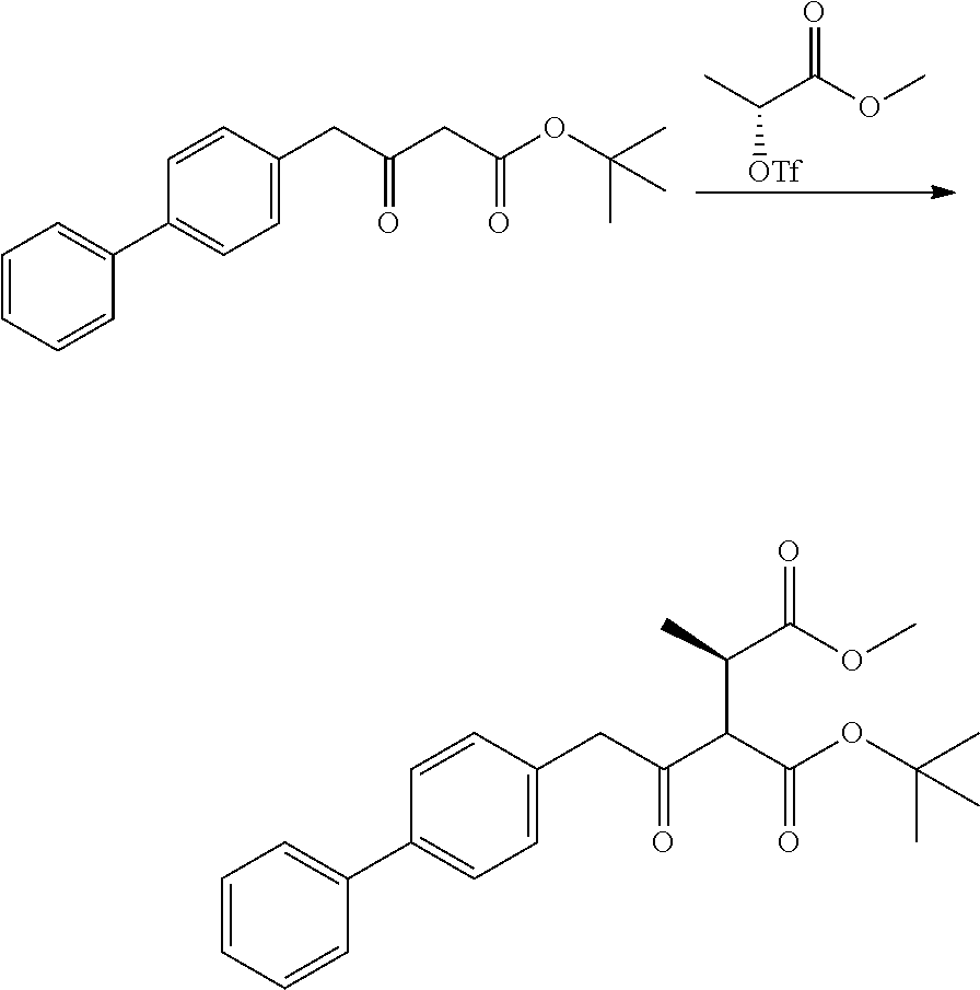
CC(C(OC)=O)[OTf].C1=CC=CC(C2=CC=C(CC(CC(OC(C)(C)C)=O)=O)C=C2)=C1.C1=CC=CC(C2=CC=C(CC(C(C(OC(C)(C)C)=O)C(C(OC)=O)C)=O)C=C2)=C1
